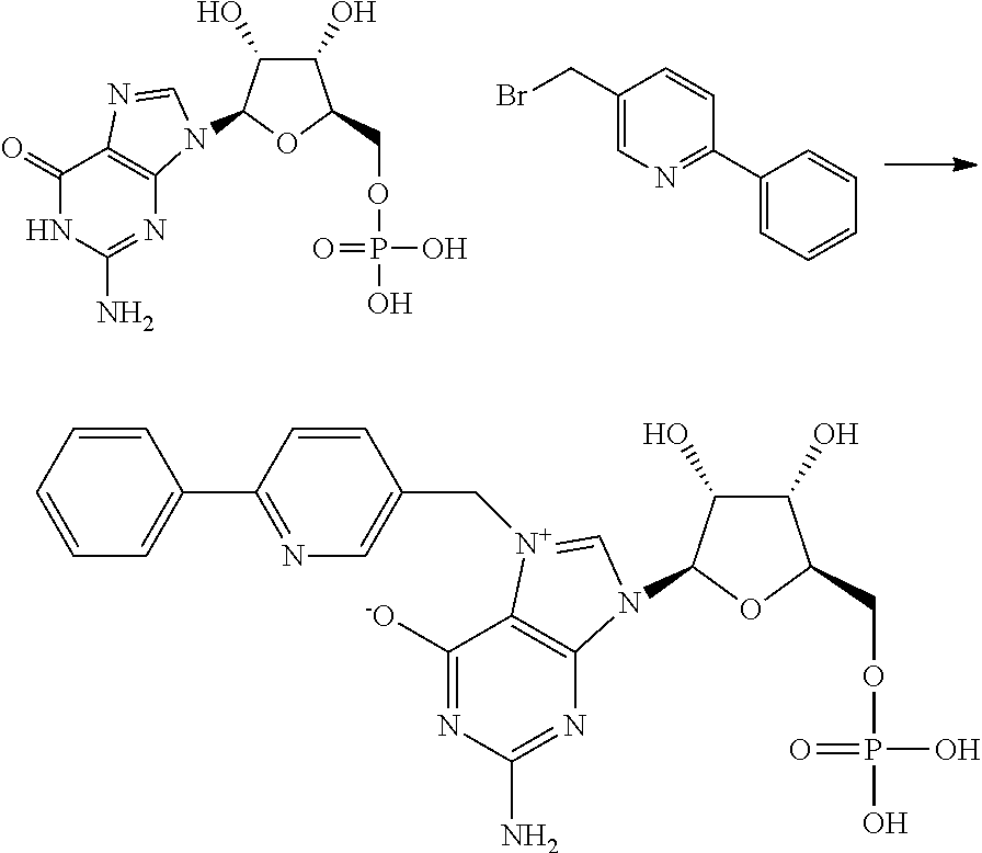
C1(=O)NC(N)=NC2=C1N=CN2C1C(O)C(O)C(COP(O)(O)=O)O1.C1(CBr)=CN=C(C2=CC=CC=C2)C=C1.C1([-O])=NC(N)=NC2=C1[N+](CC1=CN=C(C3=CC=CC=C3)C=C1)=CN2C1C(O)C(O)C(COP(O)(O)=O)O1
